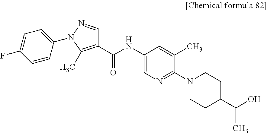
C1(NC(C2=C(C)N(C3=CC=C(F)C=C3)N=C2)=O)=CN=C(N2CCC(C(O)C)CC2)C(C)=C1
